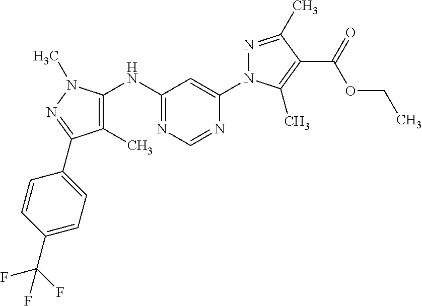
C1=C(N2N=C(C)C(C(=O)OCC)=C2C)N=CN=C1NC1=C(C)C(C2=CC=C(C(F)(F)F)C=C2)=NN1C
